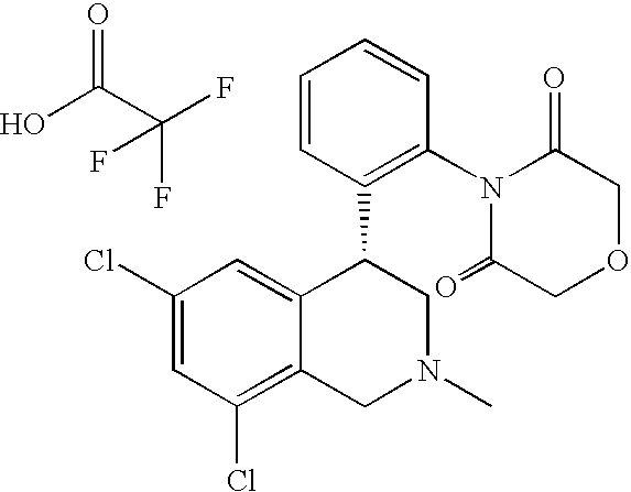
C1(Cl)=CC(Cl)=C2C(=C1)C(C1=C(N3C(=O)COCC3=O)C=CC=C1)CN(C)C2.OC(=O)C(F)(F)F
